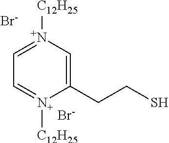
C1(CCS)=C[N+]([C12H25])=CC=[N+]1[C12H25].[Br-].[Br-]
